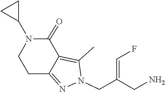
C1C2=NN(CC(=CF)CN)C(C)=C2C(=O)N(C2CC2)C1
